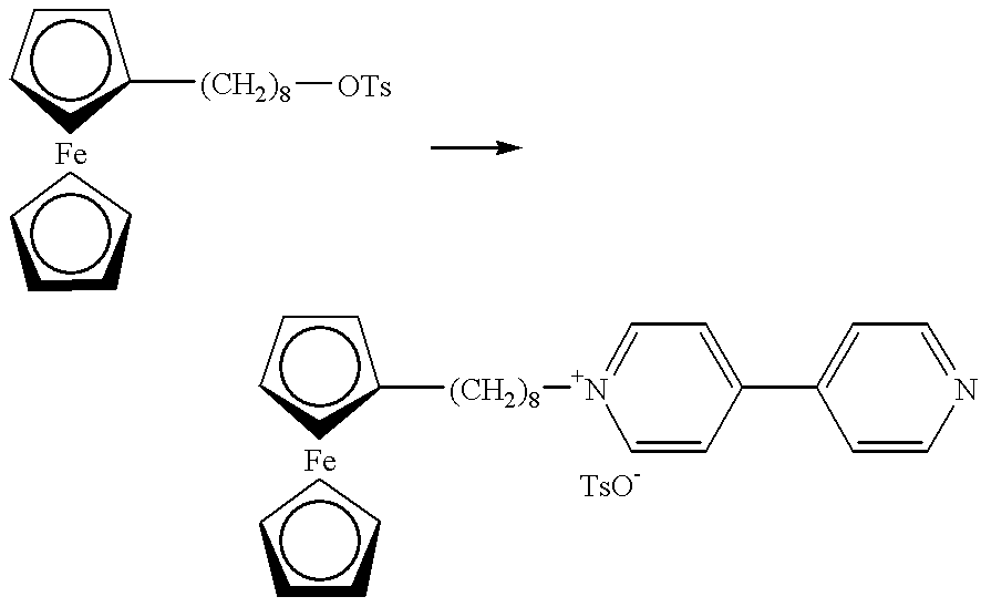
c1cccc1[(CH2)8][OTs].c1cccc1.c1cccc1[(CH2)8][N+]1=CC=C(C2=CC=NC=C2)C=C1.c1cccc1
